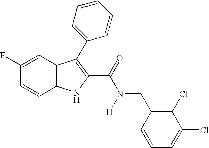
C1=C(F)C=CC2=C1C(C1=CC=CC=C1)=C(C(N(CC1=C(Cl)C(Cl)=CC=C1)[H])=O)N2
